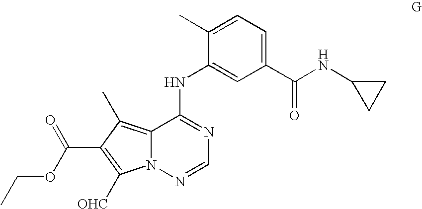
C1(C)=CC=C(C(NC2CC2)=O)C=C1NC1=NC=NN2C1=C(C)C(C(OCC)=O)=C2[OHC]
